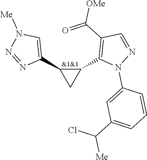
C1(C2=CN([Me])N=N2)C(C2=C(C(=O)[OMe])C=NN2C2=CC(C(Cl)[Me])=CC=C2)C1
